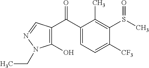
C1(O)=C(C(C2=CC=C([CF3])C(S(C)=O)=C2C)=O)C=NN1CC
